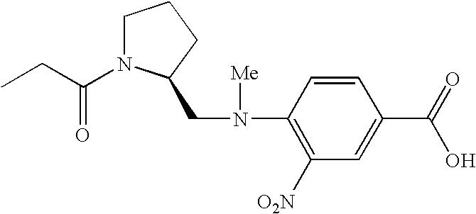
C1N(C(CC)=O)C(CN(C2=C([O2N])C=C(C(=O)O)C=C2)[Me])CC1
